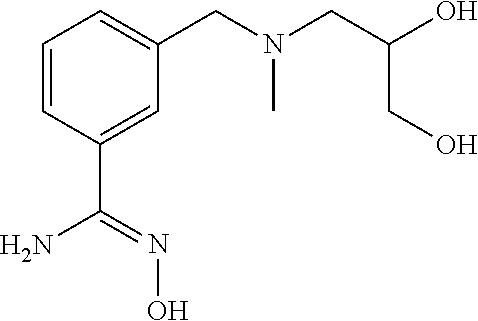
C1=CC(C(N)=NO)=CC(CN(C)CC(O)CO)=C1
